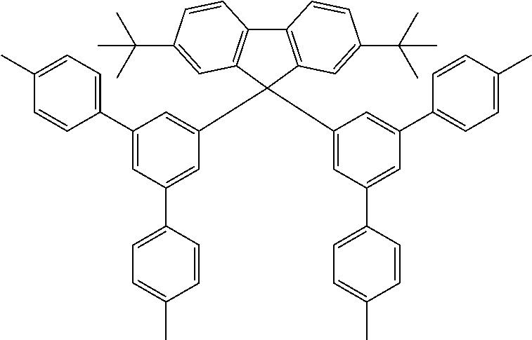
C12=C(C(C3=CC(C4=CC=C(C)C=C4)=CC(C4=CC=C(C)C=C4)=C3)(C3=CC(C4=CC=C(C)C=C4)=CC(C4=CC=C(C)C=C4)=C3)C3=C1C=CC(C(C)(C)C)=C3)C=C(C(C)(C)C)C=C2
